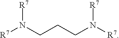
[R7]N(CCCN([R7])[R7])[R7]
